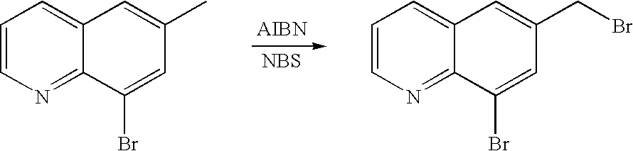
[NBS].C12=CC=CN=C1C(Br)=CC(C)=C2.C12=CC=CN=C1C(Br)=CC(CBr)=C2
